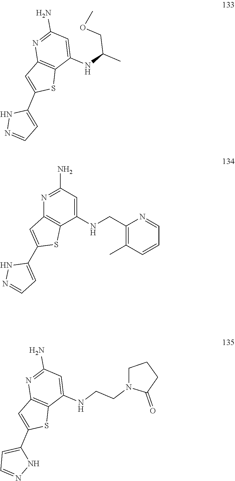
N1=C(N)C=C(NC(COC)C)C2=C1C=C(C1=CC=NN1)S2.N1=C(N)C=C(NCC2=C(C)C=CC=N2)C2=C1C=C(C1=CC=NN1)S2.N1=C(N)C=C(NCCN2C(=O)CCC2)C2=C1C=C(C1=CC=NN1)S2
